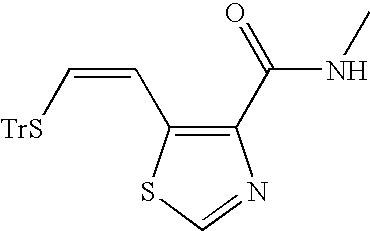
C1(C(NC)=O)=C(C=C[TrS])SC=N1
